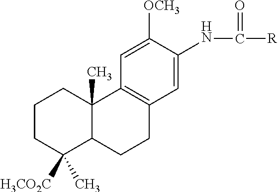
C1CC(C)([H3CO2C])C2C(C)(C1)C1=C(CC2)C=C(NC([R])=O)C([OCH3])=C1
